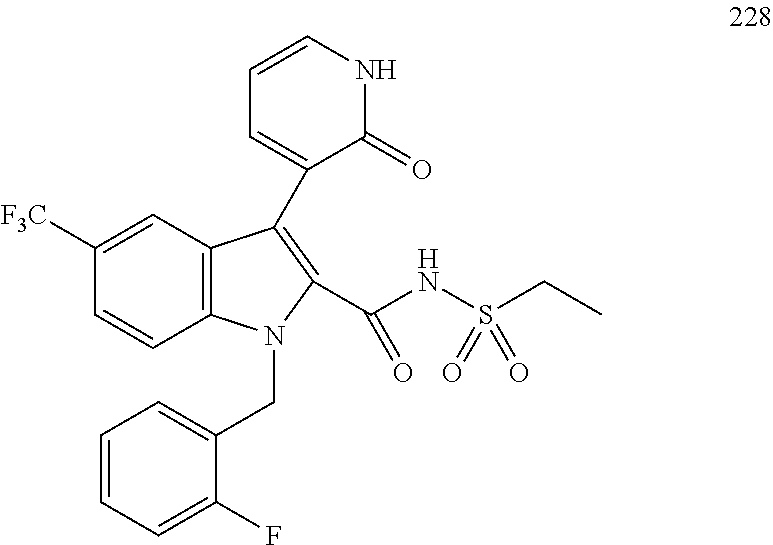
C12=C(C=C([F3C])C=C1)C(C1=CC=CNC1=O)=C(C(NS(CC)(=O)=O)=O)N2CC1=CC=CC=C1F
